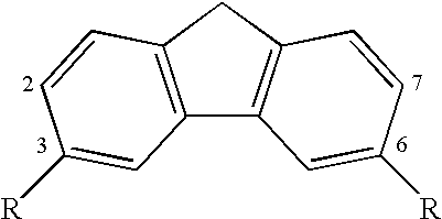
C12=C(CC3=C1C=C([R])C=C3)C=CC([R])=C2
